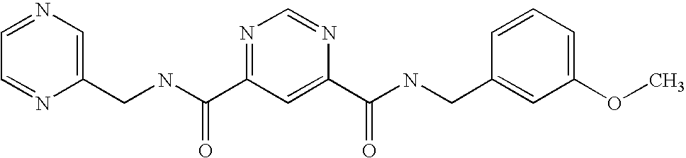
C(NC(=O)C1=NC=NC(C(=O)NCC2=CC(OC)=CC=C2)=C1)C1=CN=CC=N1
